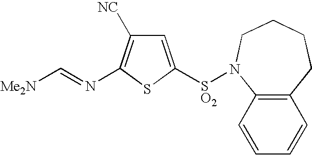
C1=C([SO2]N2C3=C(C=CC=C3)CCCC2)SC(N=C[Me2N])=C1[NC]
